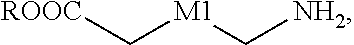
[ROOC]C[M1]C[NH2]
